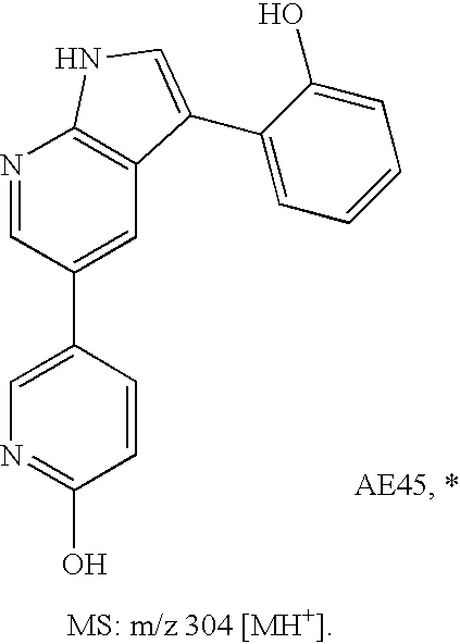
C1(C2=CC3=C(N=C2)NC=C3C2=CC=CC=C2O)=CN=C(O)C=C1
